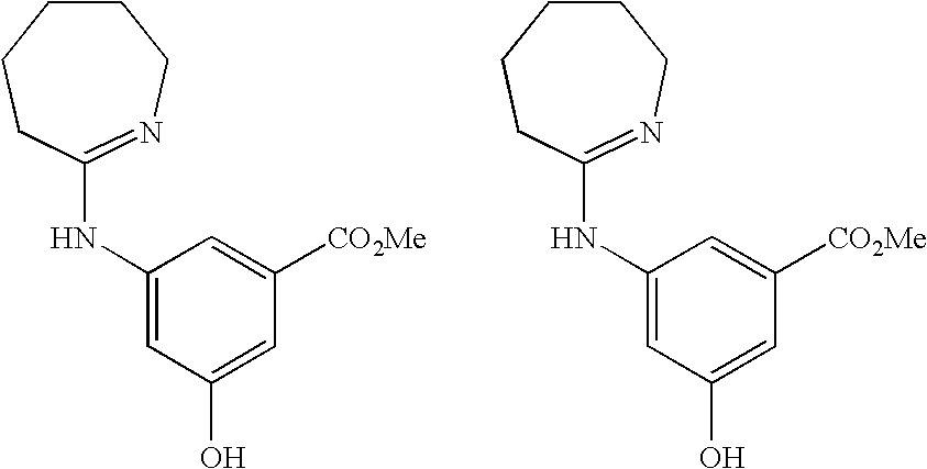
C1CCCC(NC2=CC(O)=CC([CO2Me])=C2)=NC1.C1CCCC(NC2=CC(O)=CC([CO2Me])=C2)=NC1
